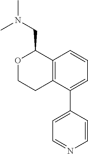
C12=C(C(C3=CC=NC=C3)=CC=C1)CCOC2CN(C)C
